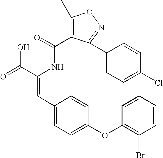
C(=O)(NC(C(=O)O)=CC1=CC=C(OC2=C(Br)C=CC=C2)C=C1)C1=C(C)ON=C1C1=CC=C(Cl)C=C1
